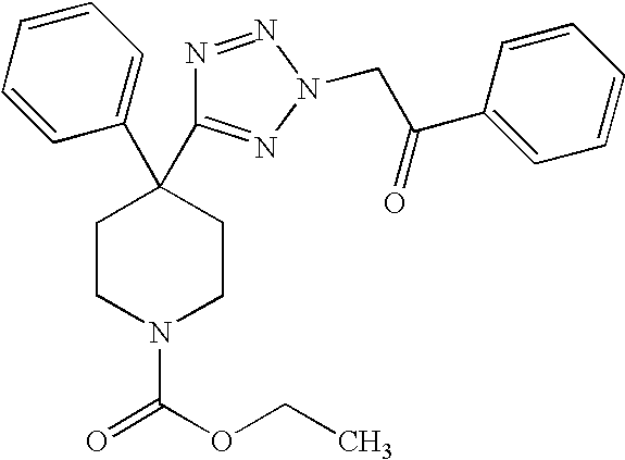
C1(C2(C3=NN(CC(=O)C4=CC=CC=C4)N=N3)CCN(C(OCC)=O)CC2)=CC=CC=C1
